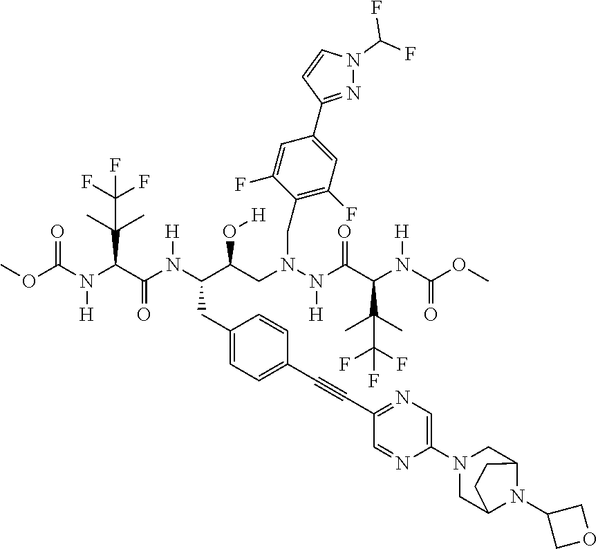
COC(N(C(C(N(C(C(CN(N(C(C(N(C(OC)=O)[H])C(C)(C)C(F)(F)F)=O)[H])CC1=C(F)C=C(C2=NN(C(F)F)C=C2)C=C1F)O[H])CC1=CC=C(C#CC2=NC=C(N3CC4N(C5COC5)C(C3)CC4)N=C2)C=C1)[H])=O)C(C)(C)C(F)(F)F)[H])=O
